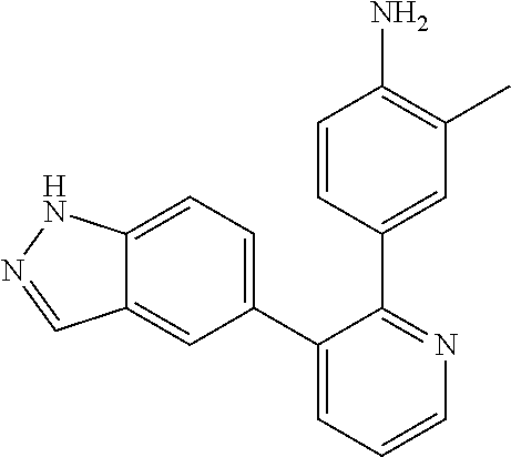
C12=CC=C(C3=CC=CN=C3C3=CC(C)=C(N)C=C3)C=C1C=NN2
